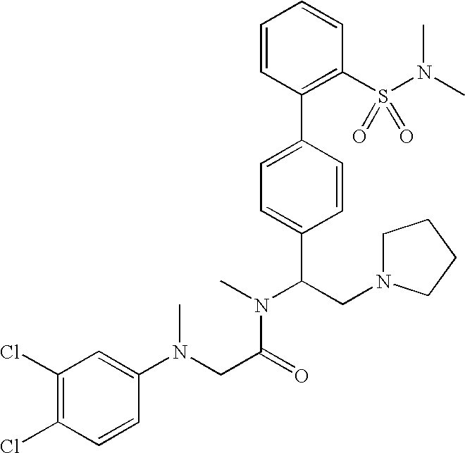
C1=CC(C2=CC=C(C(CN3CCCC3)N(C)C(CN(C3=CC(Cl)=C(Cl)C=C3)C)=O)C=C2)=C(S(N(C)C)(=O)=O)C=C1
